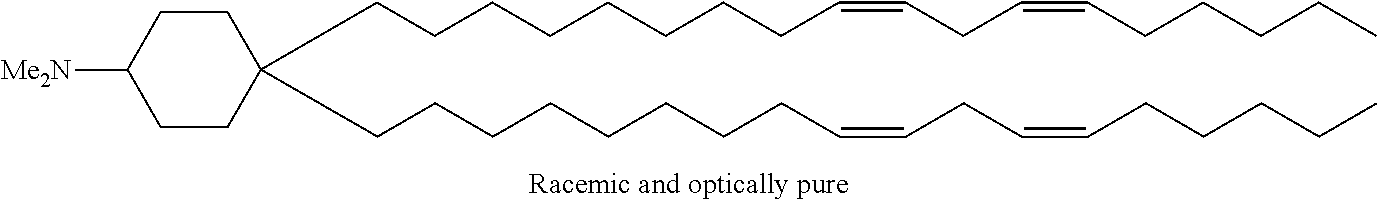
C(CCCCCCCC=CCC=CCCCCC)C1(CCCCCCCCC=CCC=CCCCCC)CCC([Me2N])CC1
